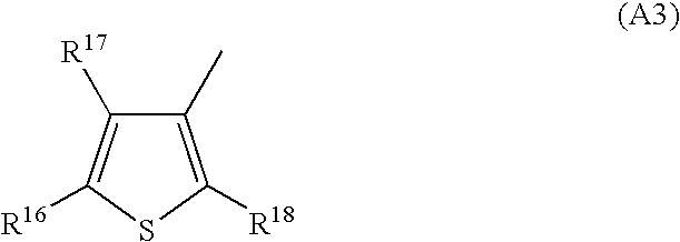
C1(C)=C([R18])SC([R16])=C1[R17]
